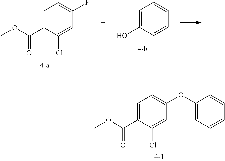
C1=C(C(OC)=O)C(Cl)=CC(OC2=CC=CC=C2)=C1.C1=C(O)C=CC=C1.C1=C(C(OC)=O)C(Cl)=CC(F)=C1
